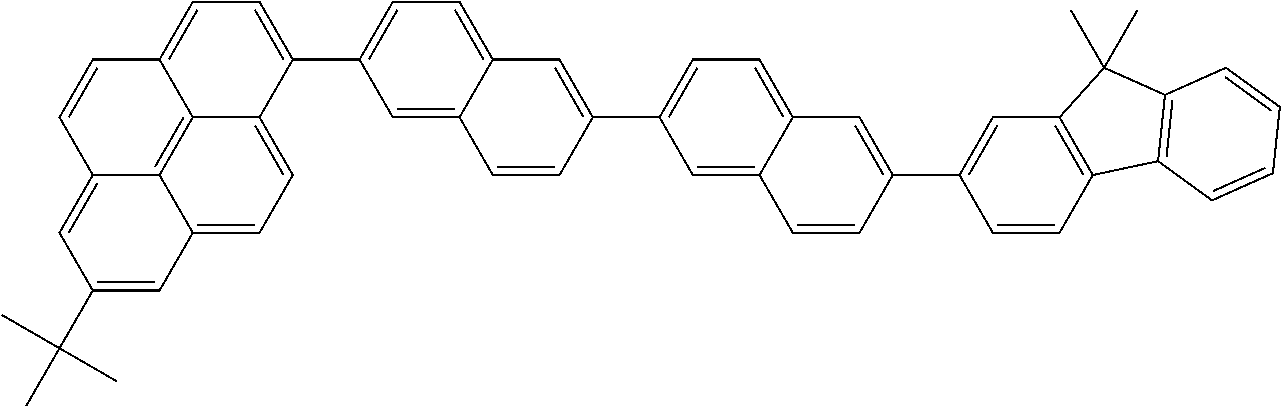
C1(C(C)(C)C)=CC2=CC=C3C4=C2C(=C1)C=CC4=CC=C3C1=CC=C2C(=C1)C=CC(C1=CC=C3C(=C1)C=CC(C1=CC4=C(C=C1)C1=C(C4(C)C)C=CC=C1)=C3)=C2
